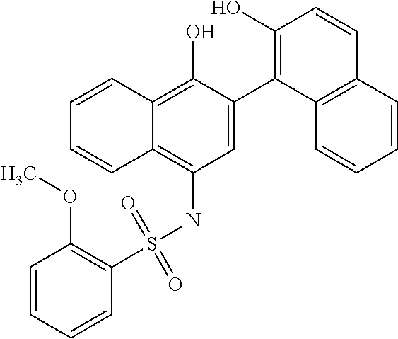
C1=C(C2=C(O)C=CC3=C2C=CC=C3)C(O)=C2C(=C1NS(C1=C(OC)C=CC=C1)(=O)=O)C=CC=C2
